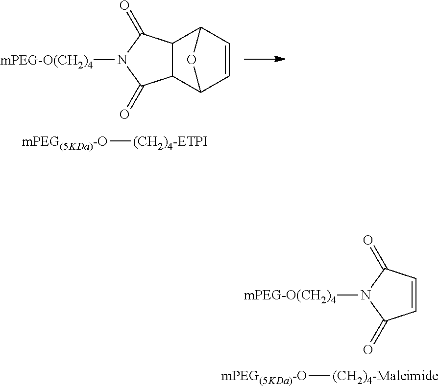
C1=CC2C3C(C1O2)C(=O)N([mPEG-O(CH2)4])C3=O.[mPEG(5KDa)-O][(CH2)4-ETPI].C1=CC(=O)N([mPEG-O(CH2)4])C1=O.[mPEG(5KDa)-O][(CH2)4-Maleimide]
